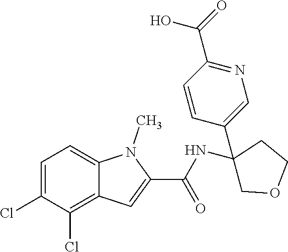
C1=C(Cl)C(Cl)=C2C(=C1)N(C)C(C(=O)NC1(C3=CN=C(C(=O)O)C=C3)COCC1)=C2
